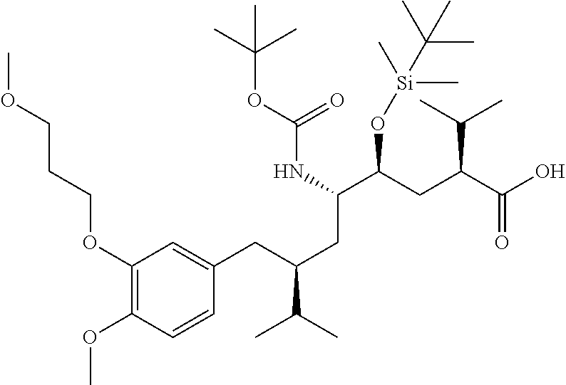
C1(OCCCOC)=C(OC)C=CC(CC(CC(NC(OC(C)(C)C)=O)C(CC(C(O)=O)C(C)C)O[Si](C)(C(C)(C)C)C)C(C)C)=C1
